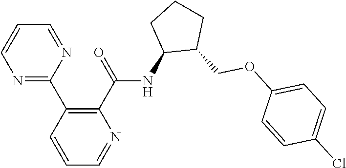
C1(C2=NC=CC=N2)=C(C(=O)NC2C(COC3=CC=C(Cl)C=C3)CCC2)N=CC=C1
